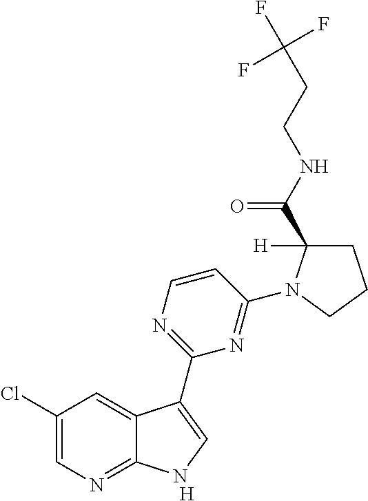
[H].C1=CN=C(C2=CNC3=NC=C(Cl)C=C32)N=C1N1C([H])(C(NCCC(F)(F)F)=O)CCC1
